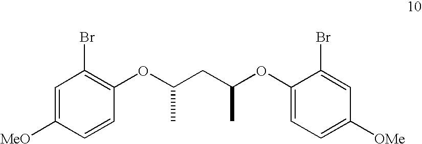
C1=C([MeO])C=CC(OC(CC(OC2=CC=C([OMe])C=C2Br)C)C)=C1Br
